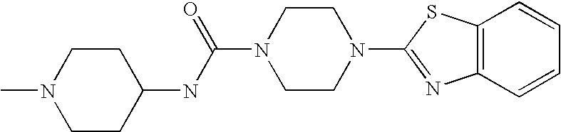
CN1CCC(NC(N2CCN(C3=NC4=C(S3)C=CC=C4)CC2)=O)CC1
